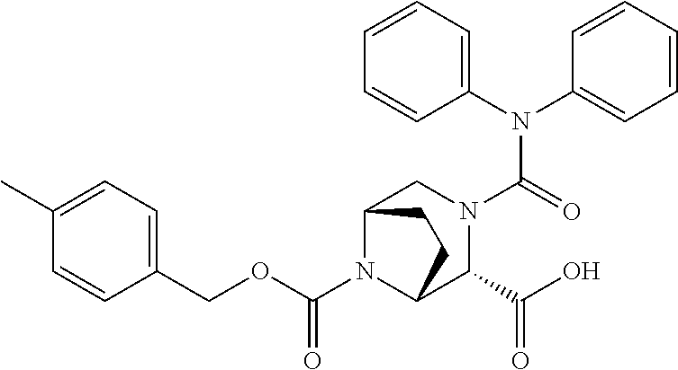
C1=CC(C)=CC=C1COC(N1C2C(C(O)=O)N(C(N(C3=CC=CC=C3)C3=CC=CC=C3)=O)CC1CC2)=O
